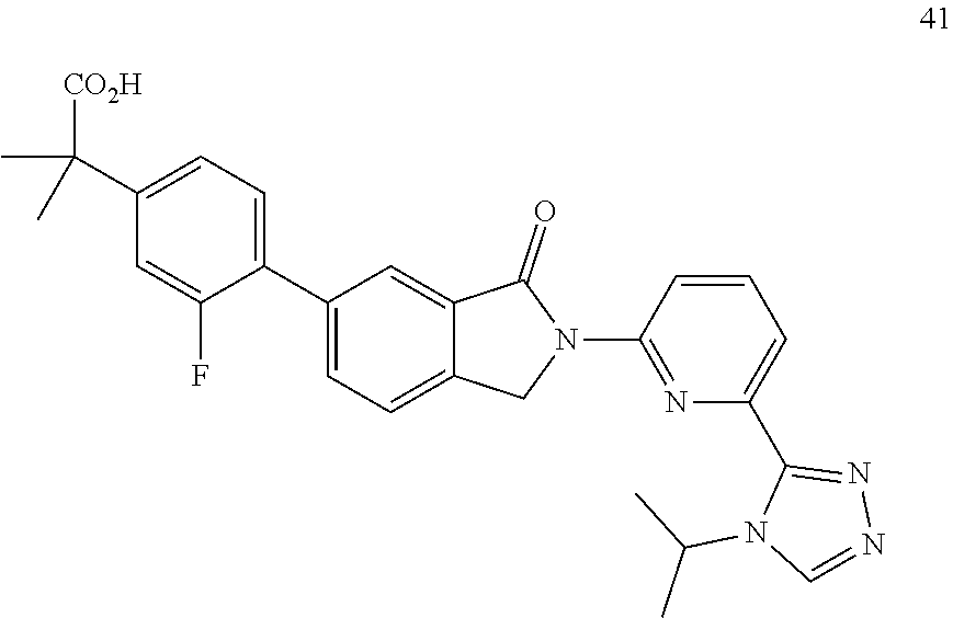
C1(C(C)(C)[CO2H])=CC=C(C2=CC=C3C(=C2)C(=O)N(C2=NC(C4=NN=CN4C(C)C)=CC=C2)C3)C(F)=C1
